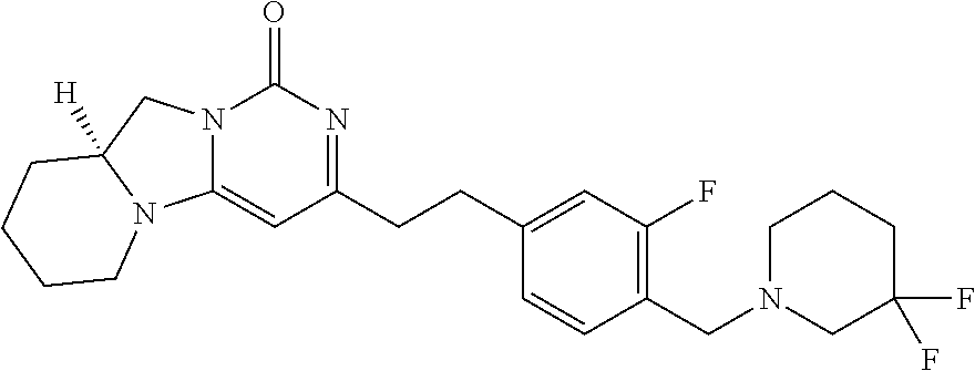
C1(CCC2=NC(=O)N3C(=C2)N2C([H])(C3)CCCC2)=CC(F)=C(CN2CC(F)(F)CCC2)C=C1
